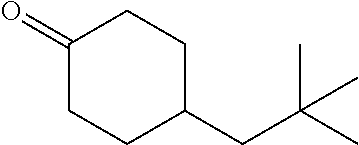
C1(=O)CCC(CC(C)(C)C)CC1
